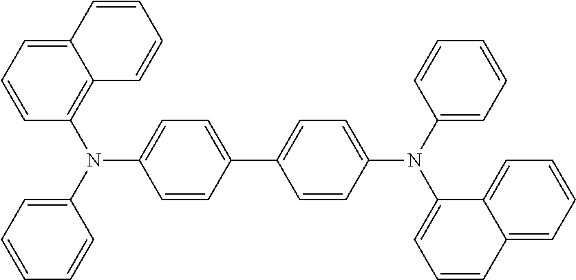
C12=CC=CC(N(C3=CC=CC=C3)C3=CC=C(C4=CC=C(N(C5=CC=CC6=CC=CC=C65)C5=CC=CC=C5)C=C4)C=C3)=C1C=CC=C2
